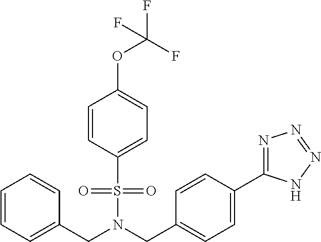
C(N(S(=O)(=O)C1=CC=C(OC(F)(F)F)C=C1)CC1=CC=C(C2=NN=NN2)C=C1)C1=CC=CC=C1
